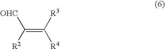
[OHC]C(=C([R3])[R4])[R2]
